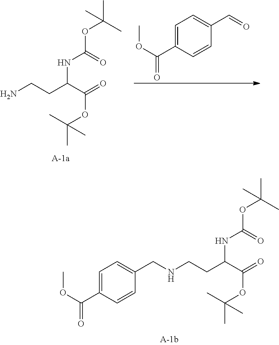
N(C(=O)OC(C)(C)C)C(C(=O)OC(C)(C)C)CCN.C1=C(C(OC)=O)C=CC(C=O)=C1.N(C(=O)OC(C)(C)C)C(C(=O)OC(C)(C)C)CCNCC1=CC=C(C(=O)OC)C=C1
